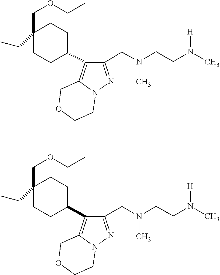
[H]N(C)CCN(C)CC1=NN2C(=C1C1CCC(COCC)(CC)CC1)COCC2.N([H])(CCN(C)CC1=NN2C(=C1C1CCC(COCC)(CC)CC1)COCC2)C
